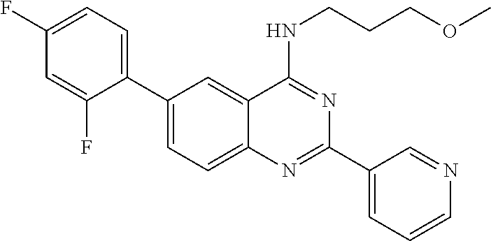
C1(C2=CC=C(F)C=C2F)=CC=C2C(=C1)C(NCCCOC)=NC(C1=CC=CN=C1)=N2
